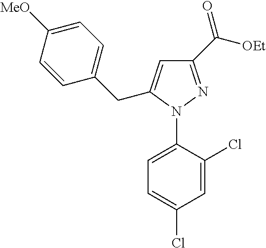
C1(N2N=C(C(=O)[OEt])C=C2CC2=CC=C([MeO])C=C2)=CC=C(Cl)C=C1Cl
